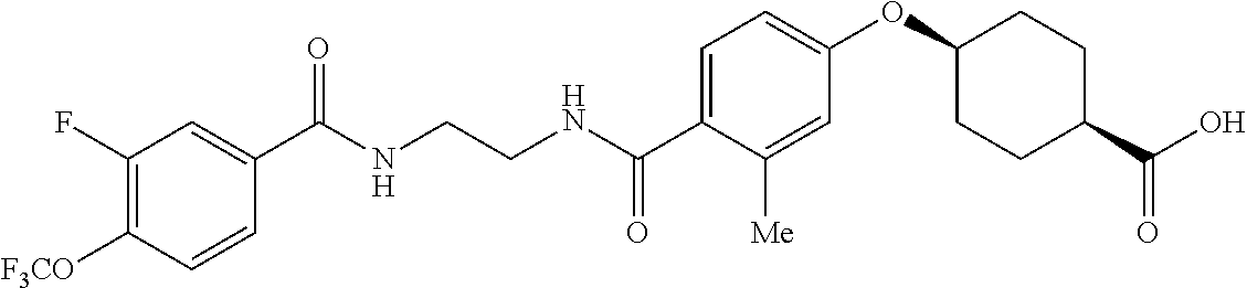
C(NCCNC(C1=CC=C(OC2CCC(C(O)=O)CC2)C=C1[Me])=O)(=O)C1=CC(F)=C([F3CO])C=C1
